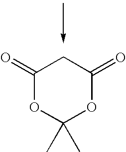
C1(=O)OC(C)(C)OC(=O)C1
